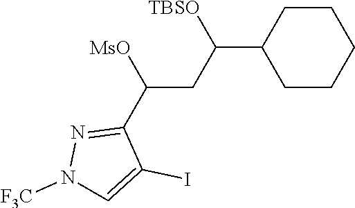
C1CC(C(CC(C2=NN([F3C])C=C2I)[MsO])[TBSO])CCC1
